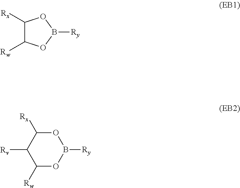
C1([Rx])C([Rw])OB([Ry])O1.O1C([Rx])C([Rv])C([Rw])OB1[Ry]
